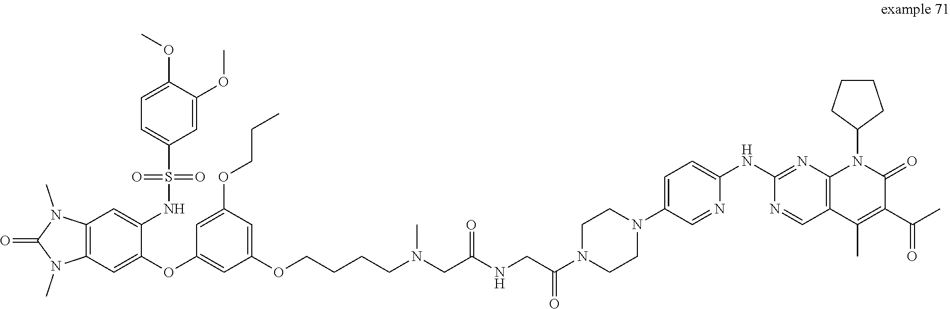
C12=C(C=C(OC3=CC(OCCCCN(CC(NCC(N4CCN(C5=CC=C(NC6=NC7=C(C=N6)C(C)=C(C(=O)C)C(=O)N7C6CCCC6)N=C5)CC4)=O)=O)C)=CC(OCCC)=C3)C(NS(C3=CC=C(OC)C(OC)=C3)(=O)=O)=C1)N(C)C(=O)N2C
